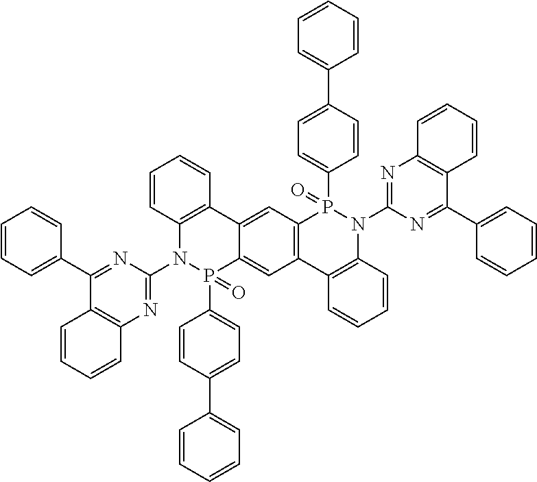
C12=C(C3=C(N(C4=NC5=C(C(C6=CC=CC=C6)=N4)C=CC=C5)P1(C1=CC=C(C4=CC=CC=C4)C=C1)=O)C=CC=C3)C=C1C(=C2)C2=C(N(C3=NC4=C(C(C5=CC=CC=C5)=N3)C=CC=C4)P1(C1=CC=C(C3=CC=CC=C3)C=C1)=O)C=CC=C2
